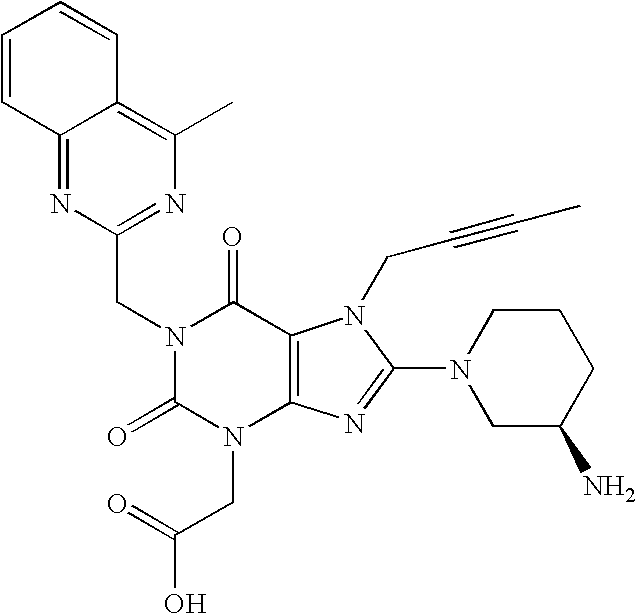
C1=CC2=NC(CN3C(=O)N(CC(=O)O)C4=C(C3=O)N(CC#CC)C(N3CC(N)CCC3)=N4)=NC(C)=C2C=C1
